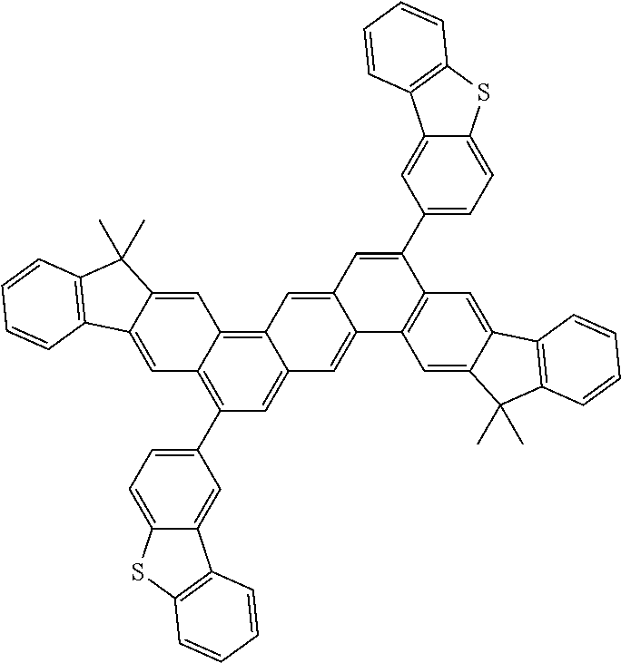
C1(C2=CC=C3C(=C2)C2=C(S3)C=CC=C2)=C2C(=C3C(=C1)C=C1C(=C3)C=C(C3=CC=C4C(=C3)C3=C(S4)C=CC=C3)C3=C1C=C1C(=C3)C3=C(C1(C)C)C=CC=C3)C=C1C(=C2)C2=C(C1(C)C)C=CC=C2
